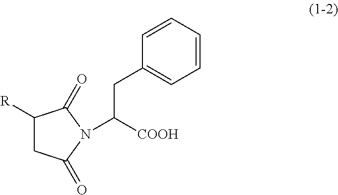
C1([R])CC(=O)N(C([COOH])CC2=CC=CC=C2)C1=O
